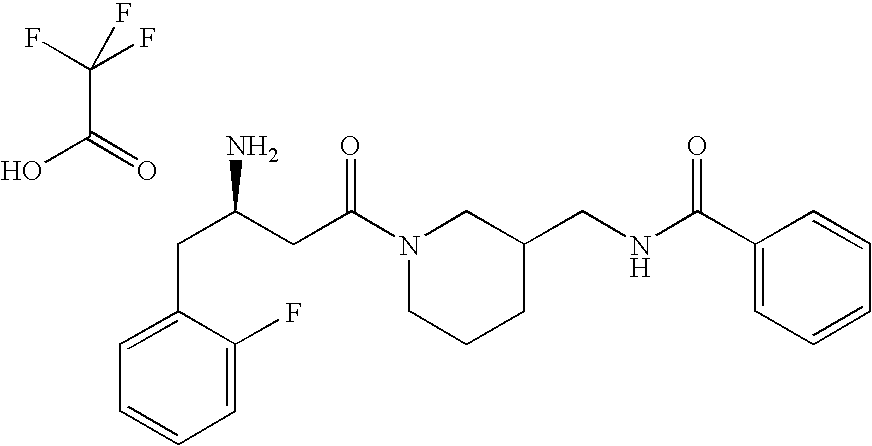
OC(C(F)(F)F)=O.C1=C(F)C(CC(CC(N2CCCC(CNC(C3=CC=CC=C3)=O)C2)=O)N)=CC=C1
